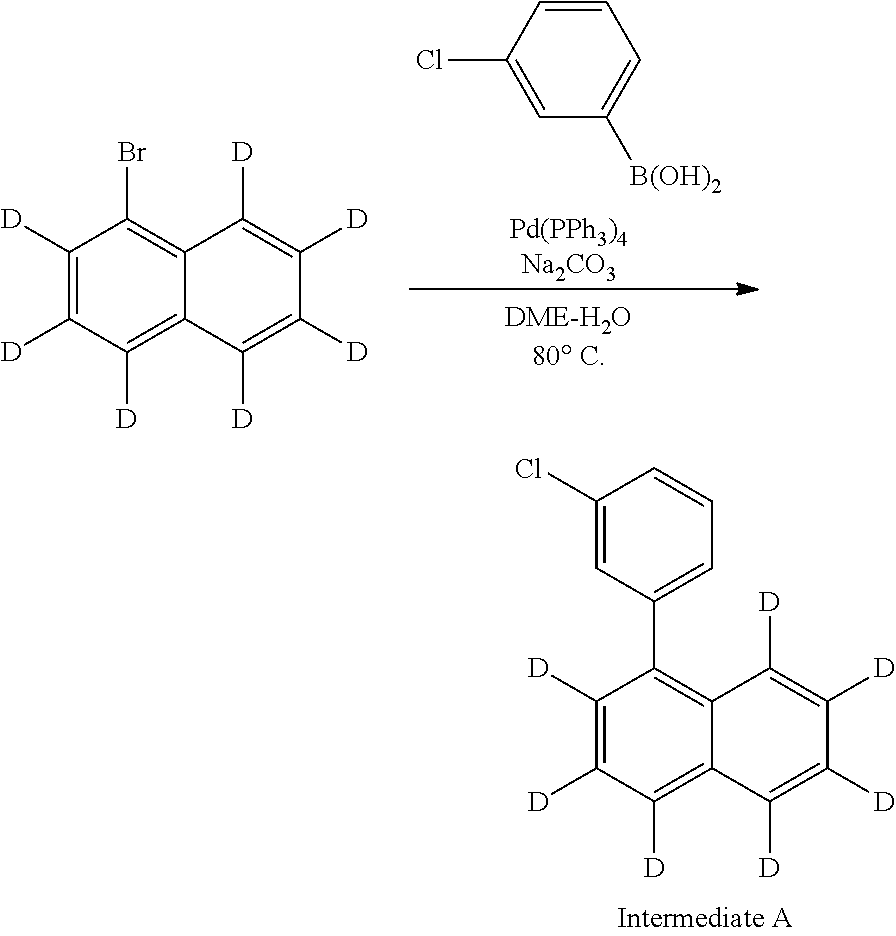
C1([D])=C([D])C([D])=C2C(=C1C1=CC=CC(Cl)=C1)C([D])=C([D])C([D])=C2[D].C1=C([B(OH)2])C=C(Cl)C=C1.C1([D])=C([D])C([D])=C2C(=C1Br)C([D])=C([D])C([D])=C2[D]
